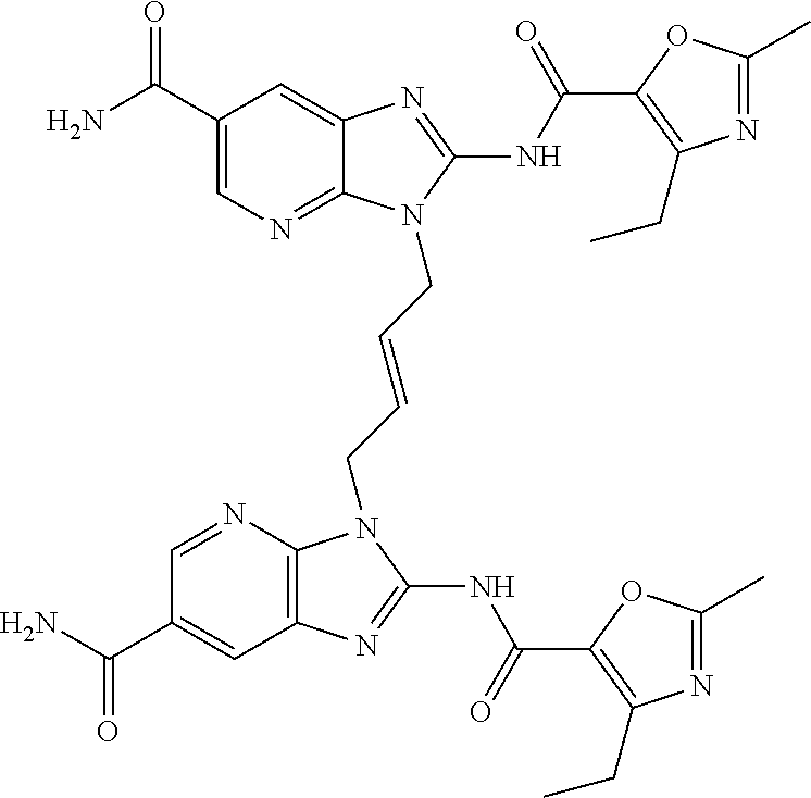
C1(C(N)=O)=CN=C2C(=C1)N=C(NC(=O)C1=C(CC)N=C(C)O1)N2CC=CCN1C2=C(C=C(C(N)=O)C=N2)N=C1NC(=O)C1=C(CC)N=C(C)O1
